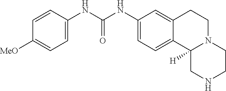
C1=C(NC(NC2=CC=C3C(=C2)CCN2C3([H])CNCC2)=O)C=CC([MeO])=C1
